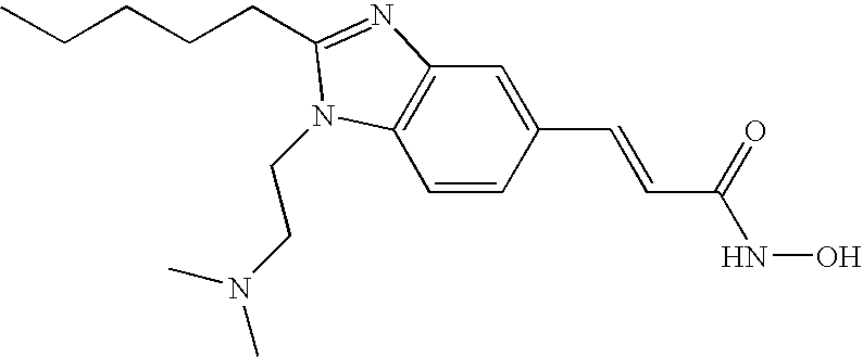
C1=CC(C=CC(NO)=O)=CC2=C1N(CCN(C)C)C(CCCCC)=N2
